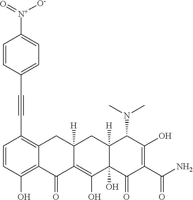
C1=CC(O)=C2C(=C1C#CC1=CC=C([N+](=O)[O-])C=C1)CC1([H])C(=C(O)C3(O)C([H])(C1)C(N(C)C)C(O)=C(C(N)=O)C3=O)C2=O
